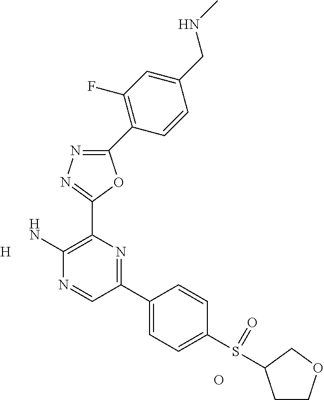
[H].O.C1(C2=C(F)C=C(CNC)C=C2)=NN=C(C2=C(N)N=CC(C3=CC=C(S(=O)C4CCOC4)C=C3)=N2)O1
